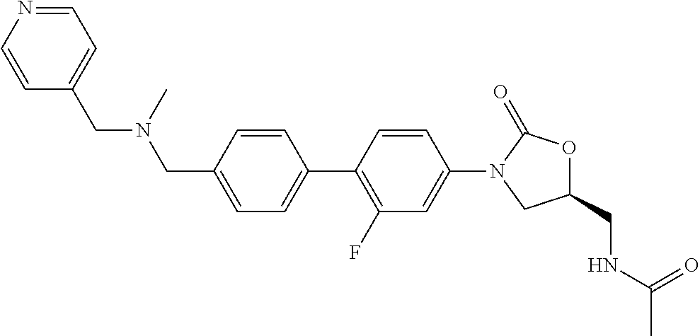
C(C1=CC=C(C2=C(F)C=C(N3C(=O)OC(CNC(C)=O)C3)C=C2)C=C1)N(CC1=CC=NC=C1)C
